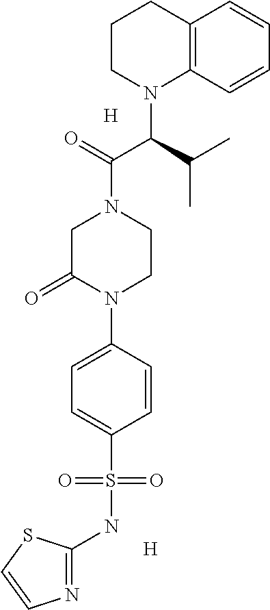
N1=C(NS(C2=CC=C(N3C(=O)CN(C(=O)C(C(C)C)N4CCCC5=C4C=CC=C5)CC3)C=C2)(=O)=O)SC=C1.[H].[H]
